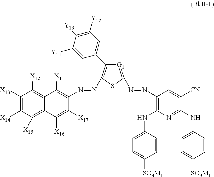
[G1]1=C(N=NC2=C(NC3=CC=C([SO3M1])C=C3)N=C(NC3=CC=C([SO3M1])C=C3)C([CN])=C2C)SC(N=NC2=C([X11])C3=C([X12])C([X13])=C([X14])C([X15])=C3C([X16])=C2[X17])=C1C1=CC([Y12])=C([Y13])C([Y14])=C1
